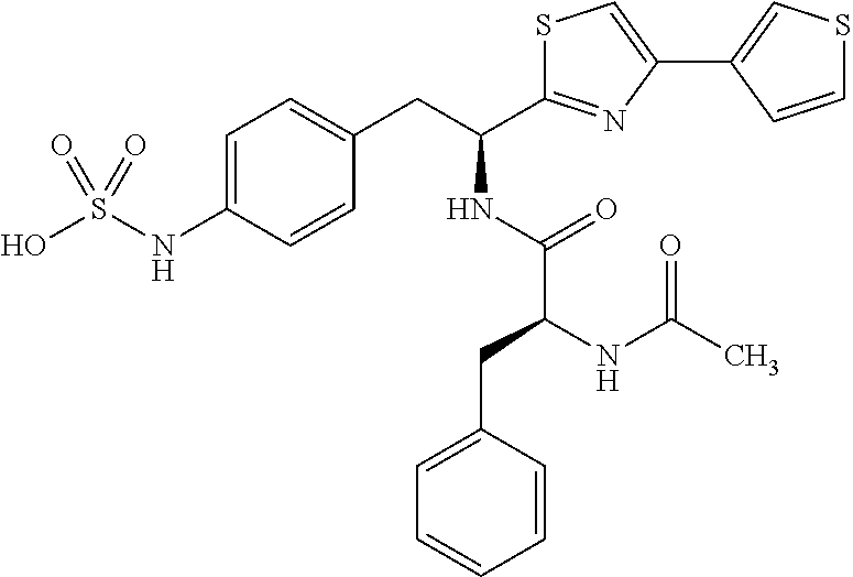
C1=C(NS(O)(=O)=O)C=CC(CC(NC(=O)C(NC(C)=O)CC2=CC=CC=C2)C2=NC(C3=CSC=C3)=CS2)=C1
